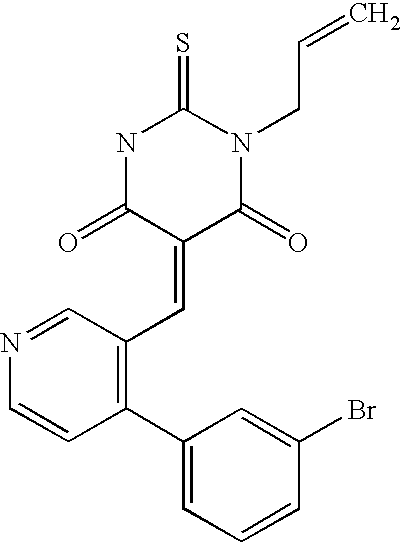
N1C(=O)C(=CC2=C(C3=CC=CC(Br)=C3)C=CN=C2)C(=O)N(CC=C)C1=S
